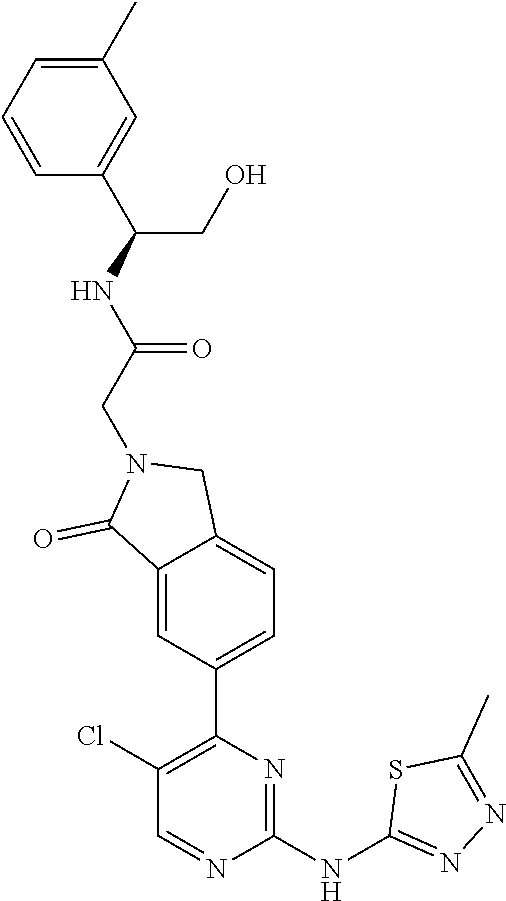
C1(NC2=NN=C(C)S2)=NC(C2=CC=C3C(=C2)C(=O)N(CC(NC(C2=CC(C)=CC=C2)CO)=O)C3)=C(Cl)C=N1
